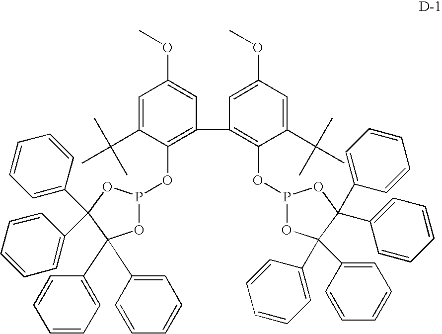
C1=C(C(C)(C)C)C(OP2OC(C3=CC=CC=C3)(C3=CC=CC=C3)C(C3=CC=CC=C3)(C3=CC=CC=C3)O2)=C(C2=C(OP3OC(C4=CC=CC=C4)(C4=CC=CC=C4)C(C4=CC=CC=C4)(C4=CC=CC=C4)O3)C(C(C)(C)C)=CC(OC)=C2)C=C1OC
